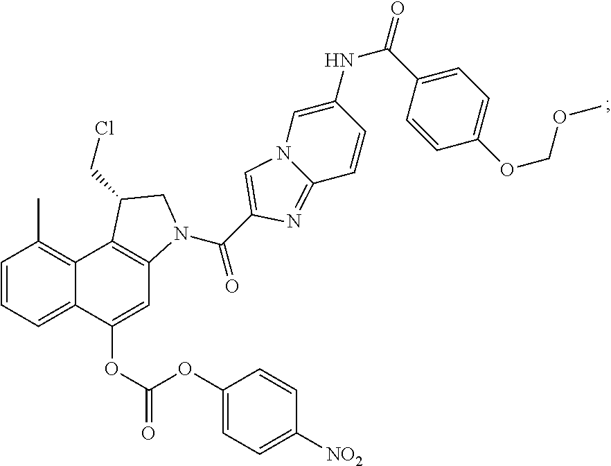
C1=CC=C2C(=C1C)C1=C(C=C2OC(=O)OC2=CC=C([NO2])C=C2)N(C(C2=CN3C(=N2)C=CC(NC(=O)C2=CC=C(OCOC)C=C2)=C3)=O)CC1CCl
